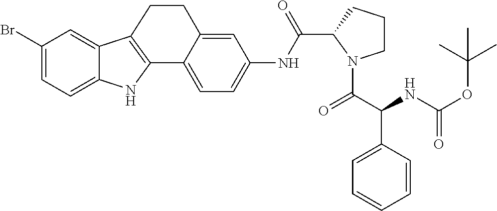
BrC1=CC=C2C(=C1)C1=C(N2)C2=CC=C(NC(C3N(C(C(NC(OC(C)(C)C)=O)C4=CC=CC=C4)=O)CCC3)=O)C=C2CC1
